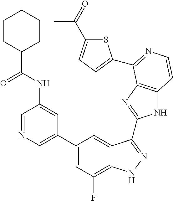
C1=C(C2=CC(F)=C3C(=C2)C(C2=NC4=C(N2)C=CN=C4C2=CC=C(C(=O)C)S2)=NN3)C=C(NC(=O)C2CCCCC2)C=N1
